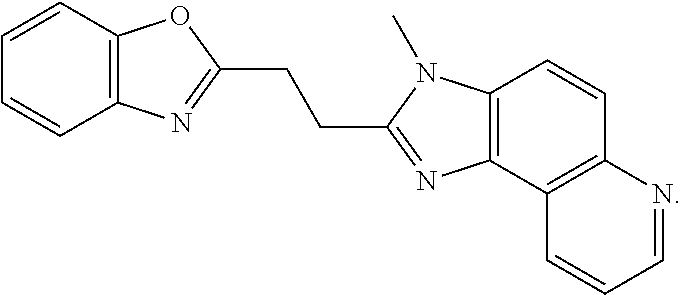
C1=CC2=C(C=C1)N=C(CCC1=NC3=C(C=CC4=C3C=CC=N4)N1C)O2
